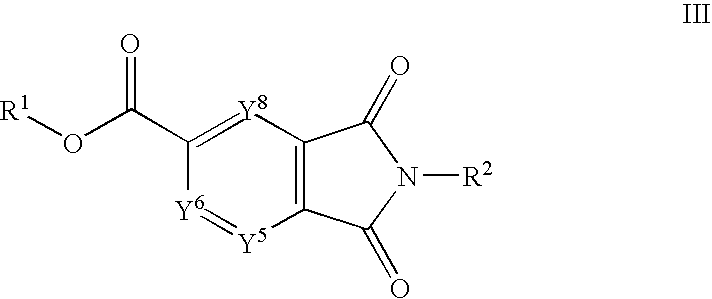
O(C(C1=[Y8]C2=C(C(=O)N([R2])C2=O)[Y5]=[Y6]1)=O)[R1]
